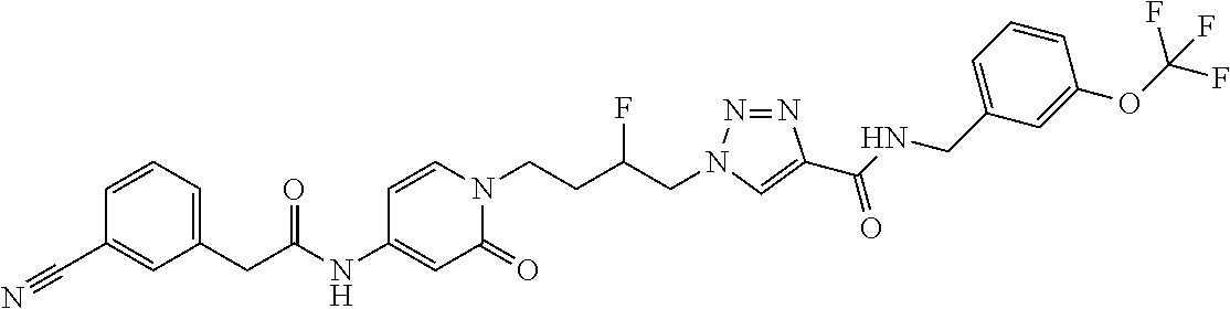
C(C(NC1=CC(=O)N(CCC(CN2N=NC(C(NCC3=CC=CC(OC(F)(F)F)=C3)=O)=C2)F)C=C1)=O)C1=CC=CC(C#N)=C1
